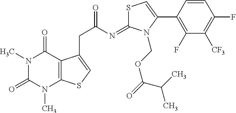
N1(C)C(=O)N(C)C2=C(C1=O)C(CC(=O)N=C1SC=C(C3=C(F)C([CF3])=C(F)C=C3)N1COC(=O)C(C)C)=CS2
